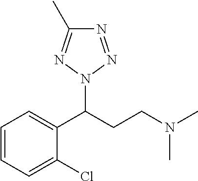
C1=CC=C(Cl)C(C(CCN(C)C)N2N=NC(C)=N2)=C1
